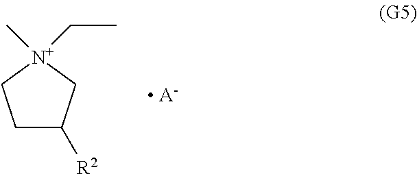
C1C([R2])C[N+](C)(CC)C1.[ A-]
